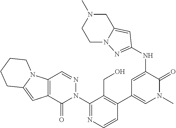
C1(N2N=CC3=C(C2=O)C=C2N3CCCC2)=NC=CC(C2=CN(C)C(=O)C(NC3=NN4C(=C3)CN(C)CC4)=C2)=C1CO
